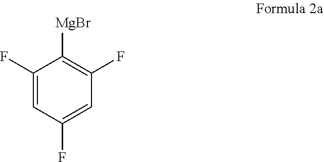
C1(F)=CC(F)=CC(F)=C1[MgBr]
